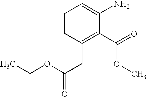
C1=CC(CC(OCC)=O)=C(C(=O)OC)C(N)=C1
